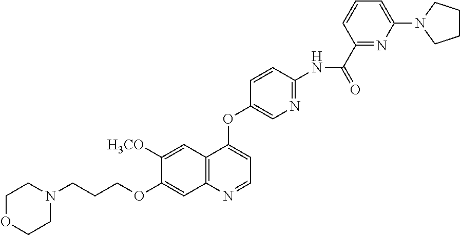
C1OCCN(CCCOC2=CC3=C(C=C2[H3CO])C(OC2=CN=C(NC(C4=NC(N5CCCC5)=CC=C4)=O)C=C2)=CC=N3)C1
